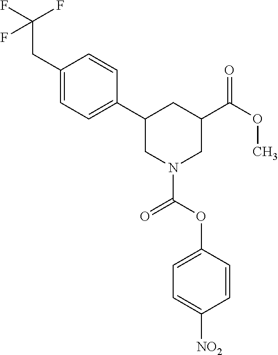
C1(CC(F)(F)F)=CC=C(C2CN(C(=O)OC3=CC=C([NO2])C=C3)CC(C(=O)OC)C2)C=C1
